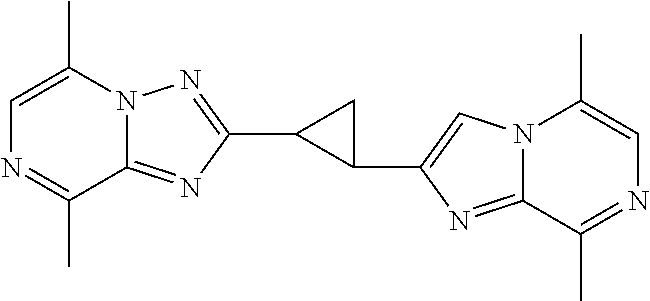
C12=NC(C3C(C4=CN5C(=N4)C(C)=NC=C5C)C3)=NN1C(C)=CN=C2C
